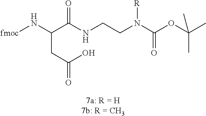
[fmoc]NC(C(NCCN(C(=O)OC(C)(C)C)[R])=O)CC(O)=O
